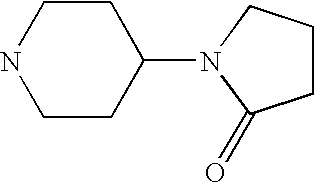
C1CC(N2C(=O)CCC2)CCN1
